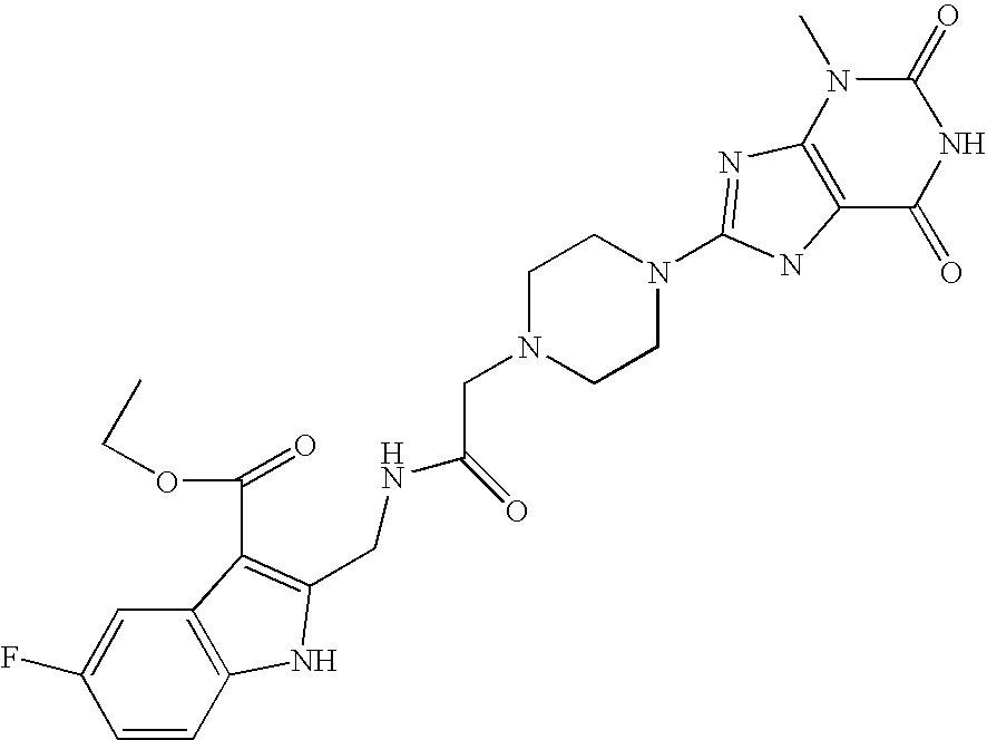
C1(F)=CC2=C(C=C1)NC(CNC(=O)CN1CCN(C3=NC4=C(N3)C(=O)NC(=O)N4C)CC1)=C2C(OCC)=O
